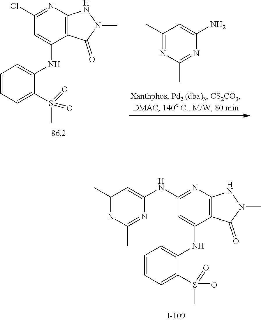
C1(NC2=CC(C)=NC(C)=N2)=NC2=C(C(NC3=CC=CC=C3S(C)(=O)=O)=C1)C(=O)N(C)N2.C1(Cl)=NC2=C(C(NC3=CC=CC=C3S(C)(=O)=O)=C1)C(=O)N(C)N2.C1(C)=NC(C)=NC(N)=C1
